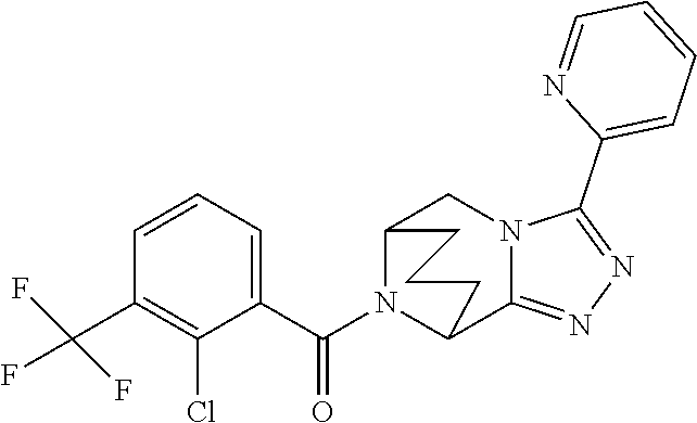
C1(C(F)(F)F)=C(Cl)C(C(N2C3C4=NN=C(C5=CC=CC=N5)N4CC2CCC3)=O)=CC=C1
